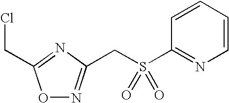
O1N=C(CS(C2=NC=CC=C2)(=O)=O)N=C1CCl
